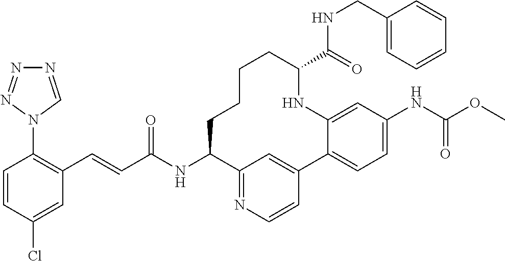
C(C(NC1C2=NC=CC(=C2)C2=CC=C(NC(OC)=O)C=C2NC(C(=O)NCC2=CC=CC=C2)CCCC1)=O)=CC1=C(N2C=NN=N2)C=CC(Cl)=C1
